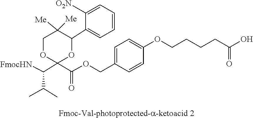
C1(C2C([Me])([Me])COC(C(C(C)C)[FmocHN])(C(=O)OCC3=CC=C(OCCCCC(=O)O)C=C3)O2)=CC=CC=C1[O2N]
